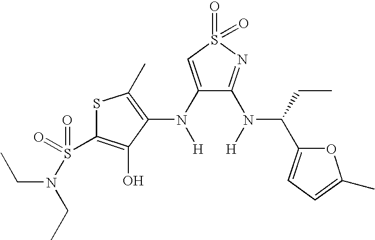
C1(N([H])C2=C(C)SC(S(=O)(=O)N(CC)CC)=C2O)=CS(=O)(=O)N=C1N([H])C(CC)C1=CC=C(C)O1
